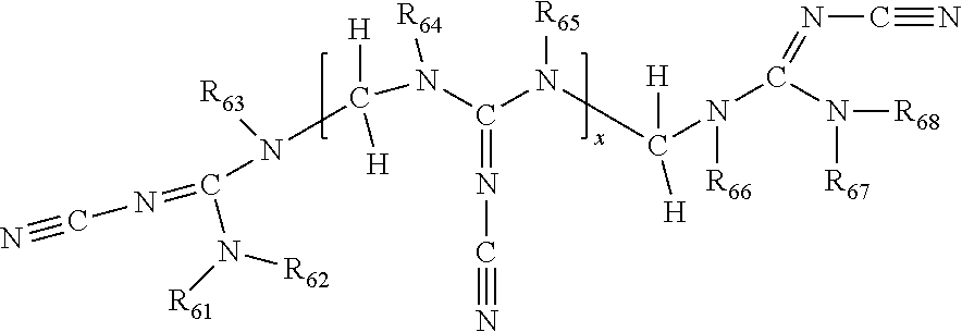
N(C([H])([H])N([R66])C(=NC#N)N([R67])[R68])(C(=NC#N)N(C([H])([H])N([R63])C(N([R62])[R61])=NC#N)[R64])[R65]
